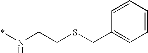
C1=CC=CC=C1CSCCN*
